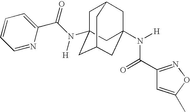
C1C2(N(C(C3=CC=CC=N3)=O)[H])CC3CC(N([H])C(C4=NOC(C)=C4)=O)(CC1C3)C2
